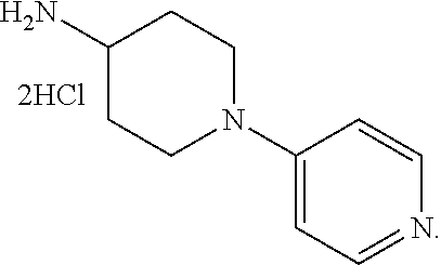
NC1CCN(C2=CC=NC=C2)CC1
